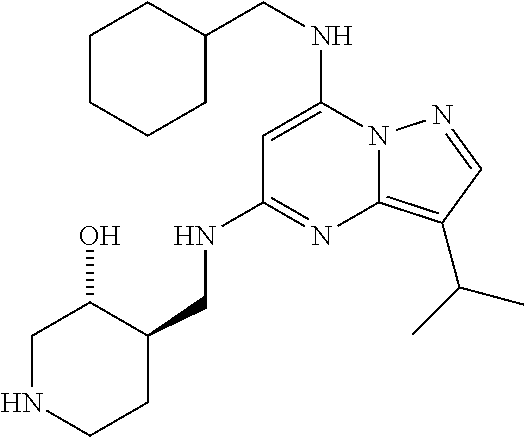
C(NC1=CC(NCC2CCNCC2O)=NC2=C(C(C)C)C=NN12)C1CCCCC1
